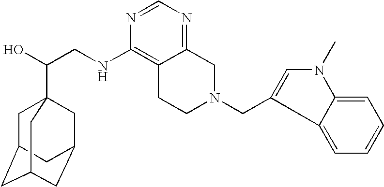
C(CNC1=C2C(=NC=N1)CN(CC1=CN(C)C3=CC=CC=C31)CC2)(O)C12CC3CC(CC(C1)C3)C2
